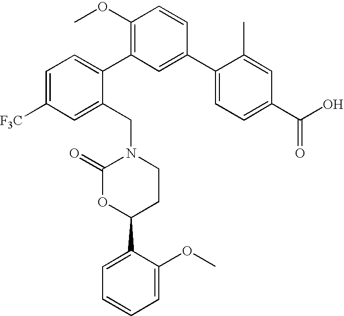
C1(C2=CC=C(C(O)=O)C=C2C)=CC(C2=CC=C([F3C])C=C2CN2C(=O)OC(C3=CC=CC=C3OC)CC2)=C(OC)C=C1
